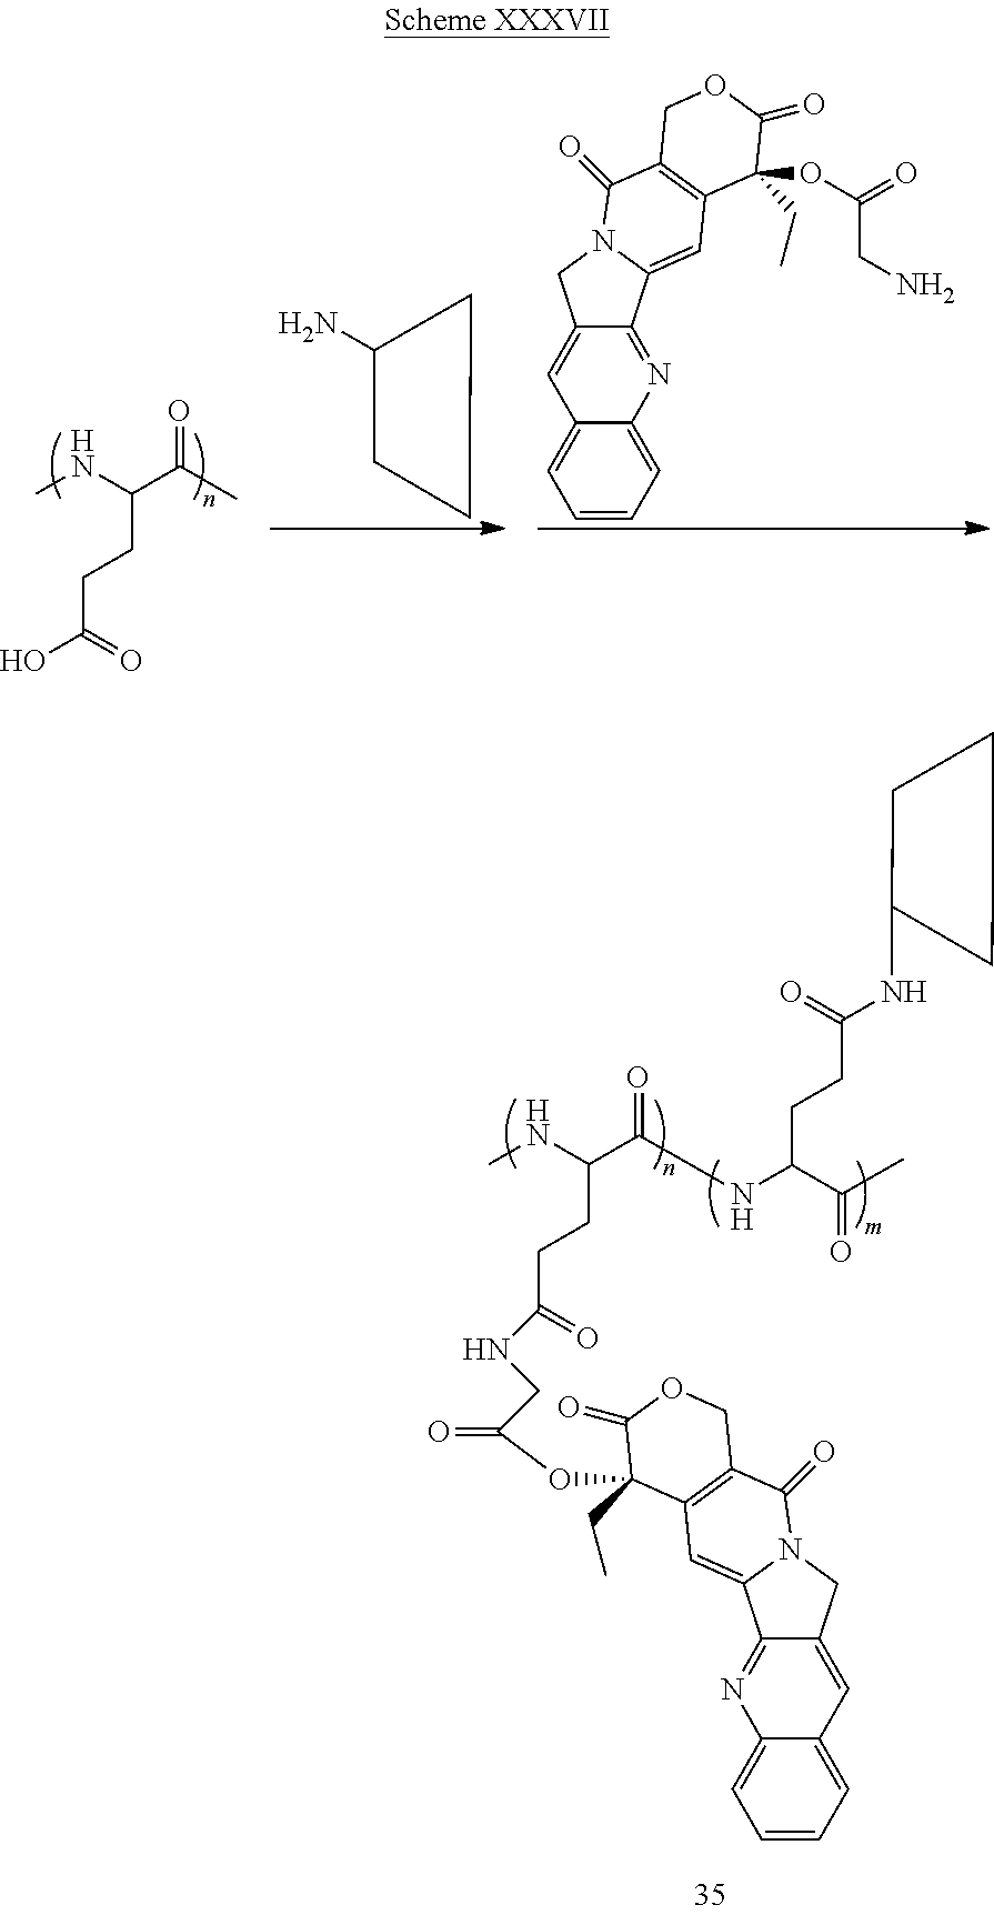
CNC(C(C)=O)CCC(=O)O.C1(N)CCC1.C1=CC=C2C(=C1)C=C1C(=N2)C2=CC3=C(C(=O)N2C1)COC(=O)C3(OC(CN)=O)CC.CNC(C(NC(C(=O)C)CCC(=O)NC1CCC1)=O)CCC(=O)NCC(OC1(CC)C2=C(C(=O)N3C(=C2)C2=NC4=CC=CC=C4C=C2C3)COC1=O)=O
